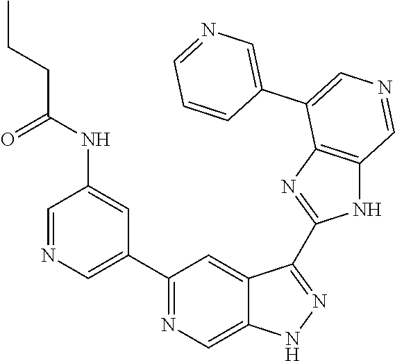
C1(C2=CN=CC(NC(=O)CCC)=C2)=NC=C2C(=C1)C(C1=NC3=C(N1)C=NC=C3C1=CN=CC=C1)=NN2
